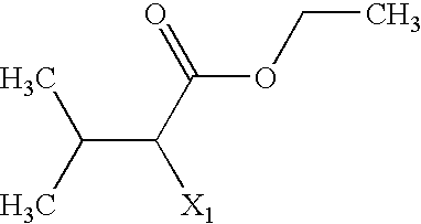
C(C(C(OCC)=O)[X1])(C)C
